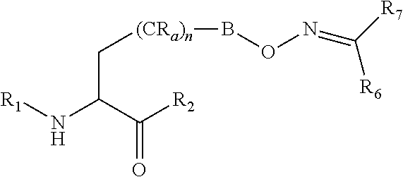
O=C(C(N[R1])C[(CRa)n]BON=C([R7])[R6])[R2]
